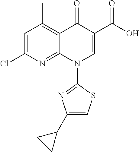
C1=C(Cl)N=C2C(=C1C)C(=O)C(C(O)=O)=CN2C1=NC(C2CC2)=CS1
